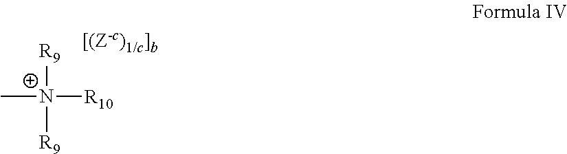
[R9][N+](C)([R10])[R9]
